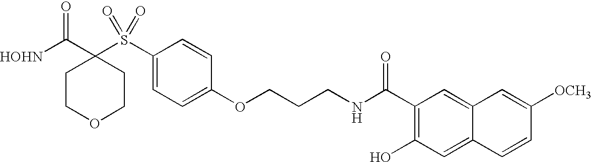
[HOHN]C(C1(S(C2=CC=C(OCCCNC(C3=C(O)C=C4C(=C3)C=C([OCH3])C=C4)=O)C=C2)(=O)=O)CCOCC1)=O
